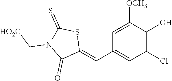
C1=C([OCH3])C(O)=C(Cl)C=C1C=C1SC(=S)N(C[HO2C])C1=O
